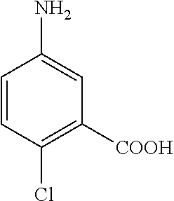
C1=CC(Cl)=C([COOH])C=C1N
